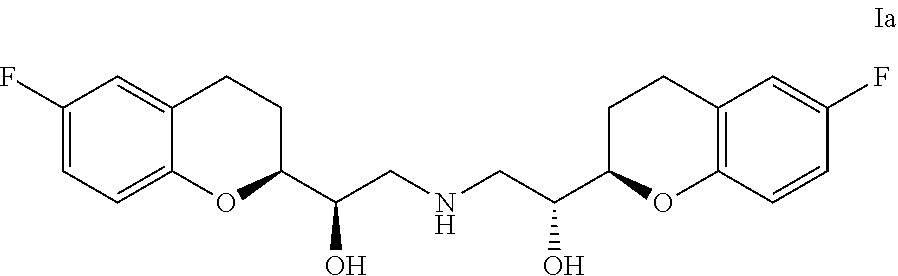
C1=C(F)C=CC2=C1CCC(C(CNCC(C1OC3=CC=C(F)C=C3CC1)O)O)O2
